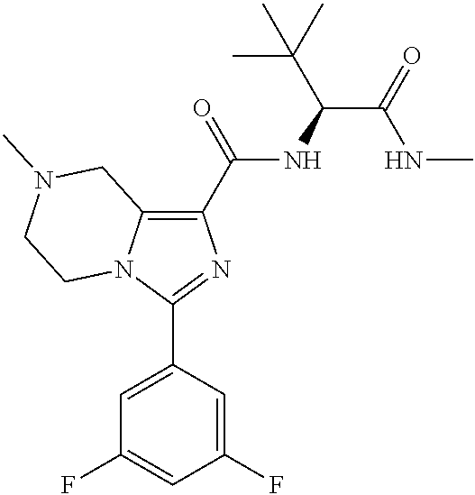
C1(C(NC(C(C)(C)C)C(=O)NC)=O)=C2N(C(C3=CC(F)=CC(F)=C3)=N1)CCN(C)C2
